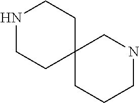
N1CCC2(CC1)CCCNC2
